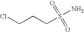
ClCCCS(N)(=O)=O
